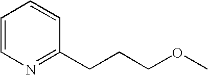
C1=CN=C(CCCOC)C=C1
